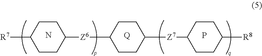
C1CC([R7])CCC1[Z6]C1CCC([Z7]C2CCC([R8])CC2)CC1.N.[Q].P
